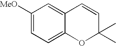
C1([MeO])=CC=C2C(=C1)C=CC(C)(C)O2
